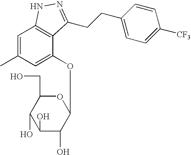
C1(O)C(O)C(OC2=CC(C)=CC3=C2C(CCC2=CC=C([CF3])C=C2)=NN3)OC(CO)C1O
